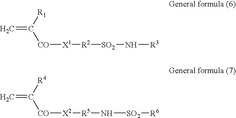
C=C([R1])[CO][X1][R2][SO2]N[R3].C=C([R4])[CO][X2][R5]N[SO2][R6]
